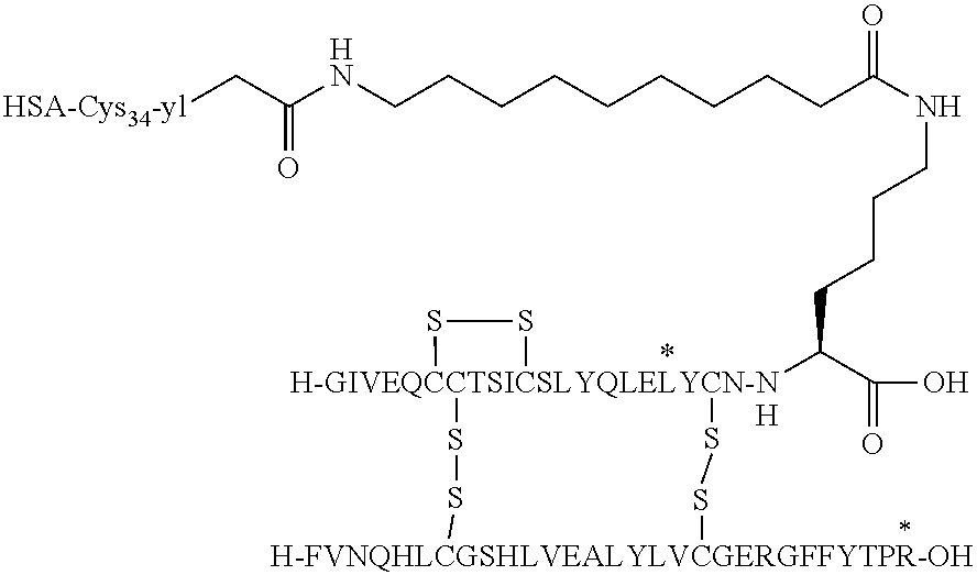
[HSA-Cys34-yl]CC(NCCCCCCCCCC(NCCCCC([H-GIVEQCCTSICSLYQLELYCN-NH]12(SS[H-FVNQHLCGSHLVEALYLVCGERGFFYTPR-OH]SS1)SS2)C(O)=O)=O)=O
